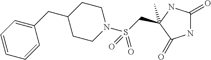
C(S(N1CCC(CC2=CC=CC=C2)CC1)(=O)=O)C1(C)NC(=O)NC1=O
